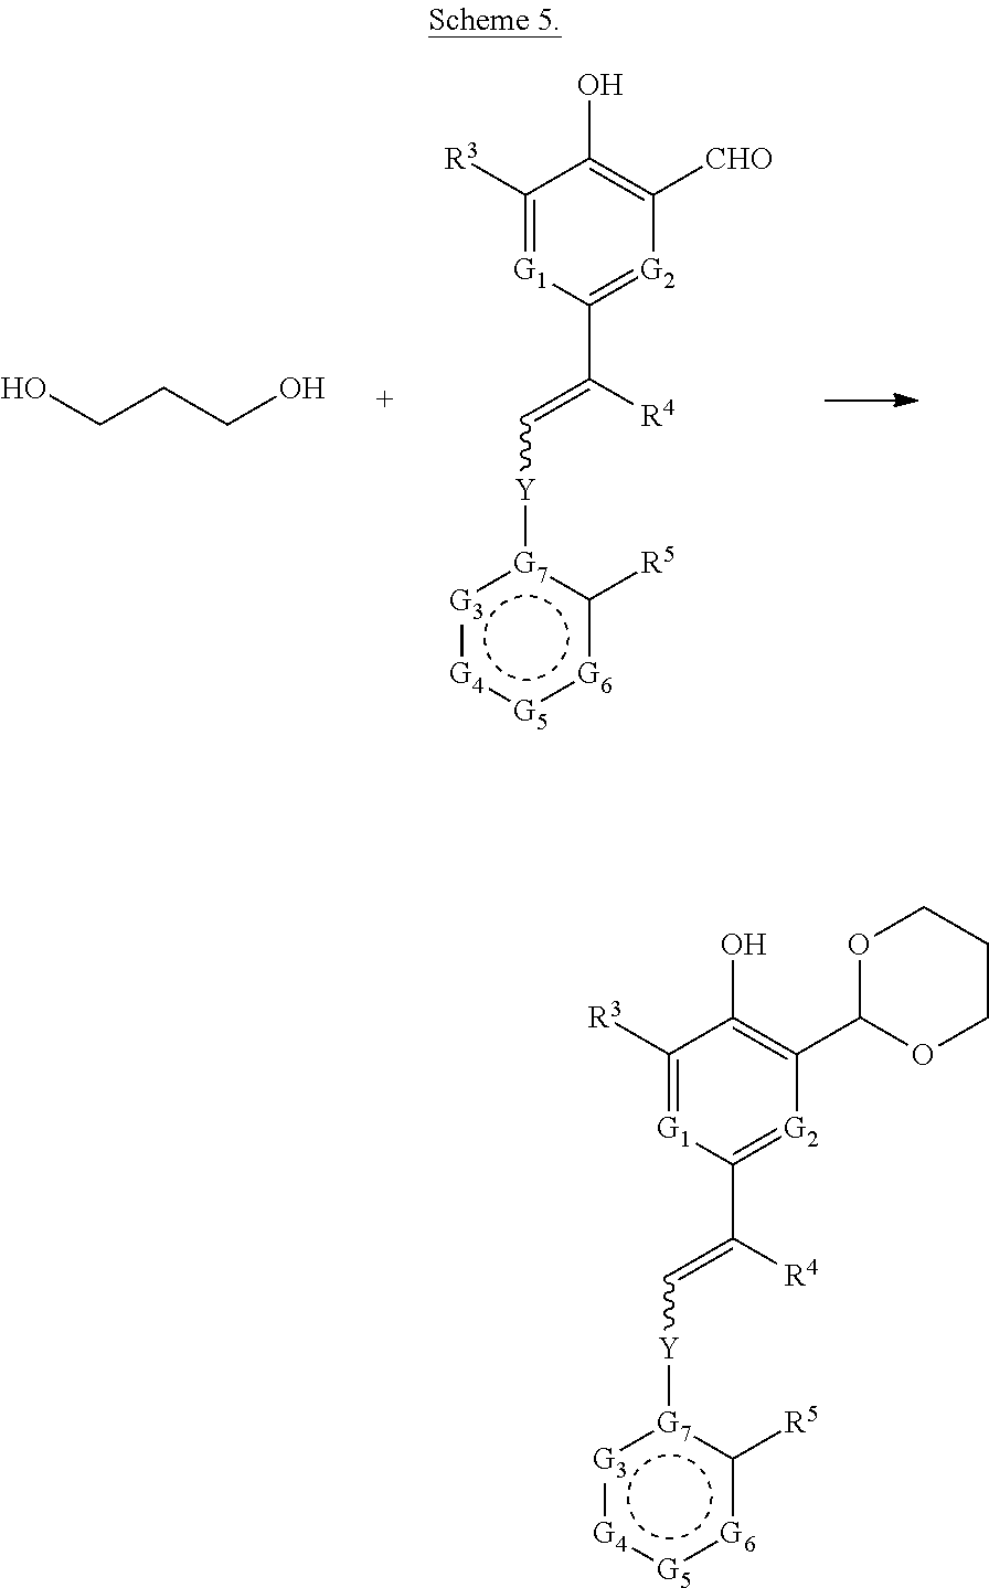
OCCCO.C1([R3])=[G1]C(C([R4])=C[Y][G7]2:[G3]:[G4]:[G5]:[G6]c2[R5])=[G2]C([CHO])=C1O.C1([R3])=[G1]C(C([R4])=C[Y][G7]2:[G3]:[G4]:[G5]:[G6]c2[R5])=[G2]C(C2OCCCO2)=C1O
